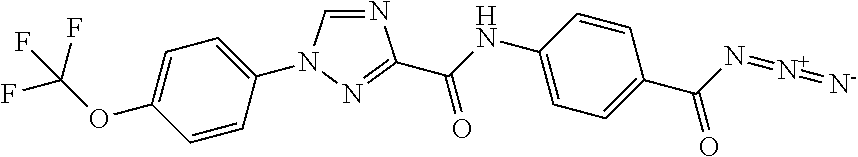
C1=CC(N2C=NC(C(NC3=CC=C(C(N=[N+]=[N-])=O)C=C3)=O)=N2)=CC=C1OC(F)(F)F
